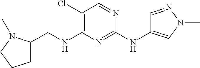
C1(Cl)=C(NCC2CCCN2C)N=C(NC2=CN(C)N=C2)N=C1
